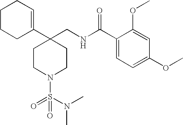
C1CCC(C2(CNC(C3=CC=C(OC)C=C3OC)=O)CCN(S(=O)(N(C)C)=O)CC2)=CC1
